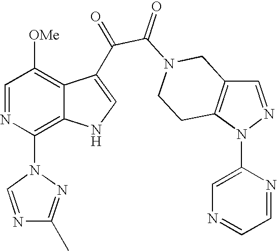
C1=NN(C2=CN=CC=N2)C2=C1CN(C(=O)C(=O)C1=CNC3=C(N4N=C(C)N=C4)N=CC([OMe])=C31)CC2
